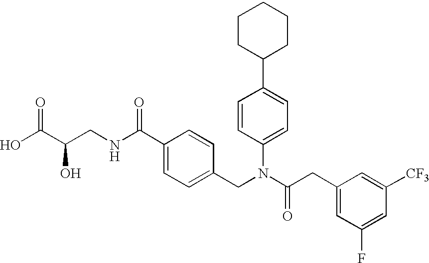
C1CC(C2=CC=C(N(CC3=CC=C(C(NCC(C(O)=O)O)=O)C=C3)C(CC3=CC(F)=CC([CF3])=C3)=O)C=C2)CCC1
